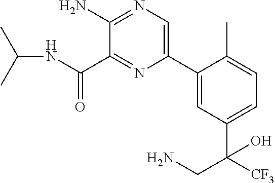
C1(C2=CN=C(N)C(C(NC(C)C)=O)=N2)=CC(C([CF3])(CN)O)=CC=C1C
